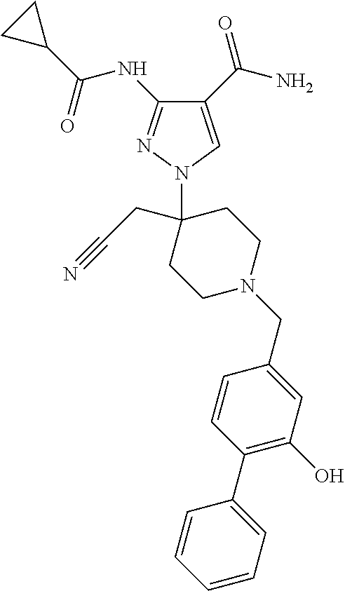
C1(C(N)=O)=CN(C2(CC#N)CCN(CC3=CC(O)=C(C4=CC=CC=C4)C=C3)CC2)N=C1NC(C1CC1)=O
